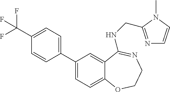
C1=CC(C2=CC=C3C(=C2)C(NCC2=NC=CN2C)=NCCO3)=CC=C1C(F)(F)F
